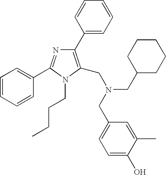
C1(C2=C(CN(CC3CCCCC3)CC3=CC=C(O)C(C)=C3)N(CCCC)C(C3=CC=CC=C3)=N2)=CC=CC=C1
